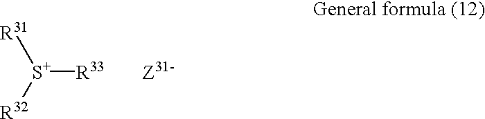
[R31][S+]([R32])[R33].[Z31-]
